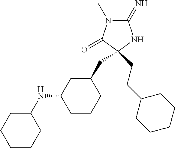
C1(=N)N(C)C(=O)C(CCC2CCCCC2)(CC2CC(NC3CCCCC3)CCC2)N1
